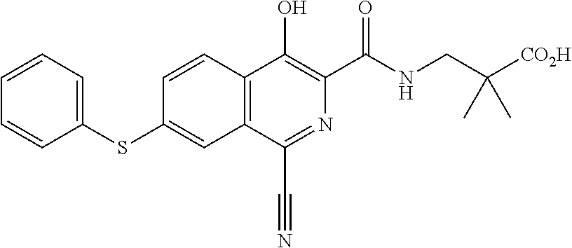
C1=C(SC2=CC3=C(C=C2)C(O)=C(C(NCC([CO2H])(C)C)=O)N=C3C#N)C=CC=C1
